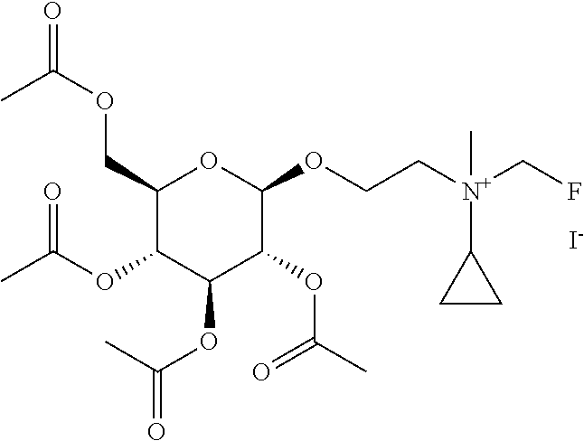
C1(COC(=O)C)C(OC(C)=O)C(OC(=O)C)C(OC(C)=O)C(OCC[N+](CF)(C2CC2)C)O1.[I-]
